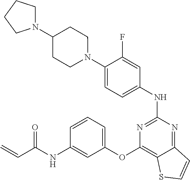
N1(C2=CC=C(NC3=NC(OC4=CC=CC(NC(C=C)=O)=C4)=C4C(=N3)C=CS4)C=C2F)CCC(N2CCCC2)CC1
